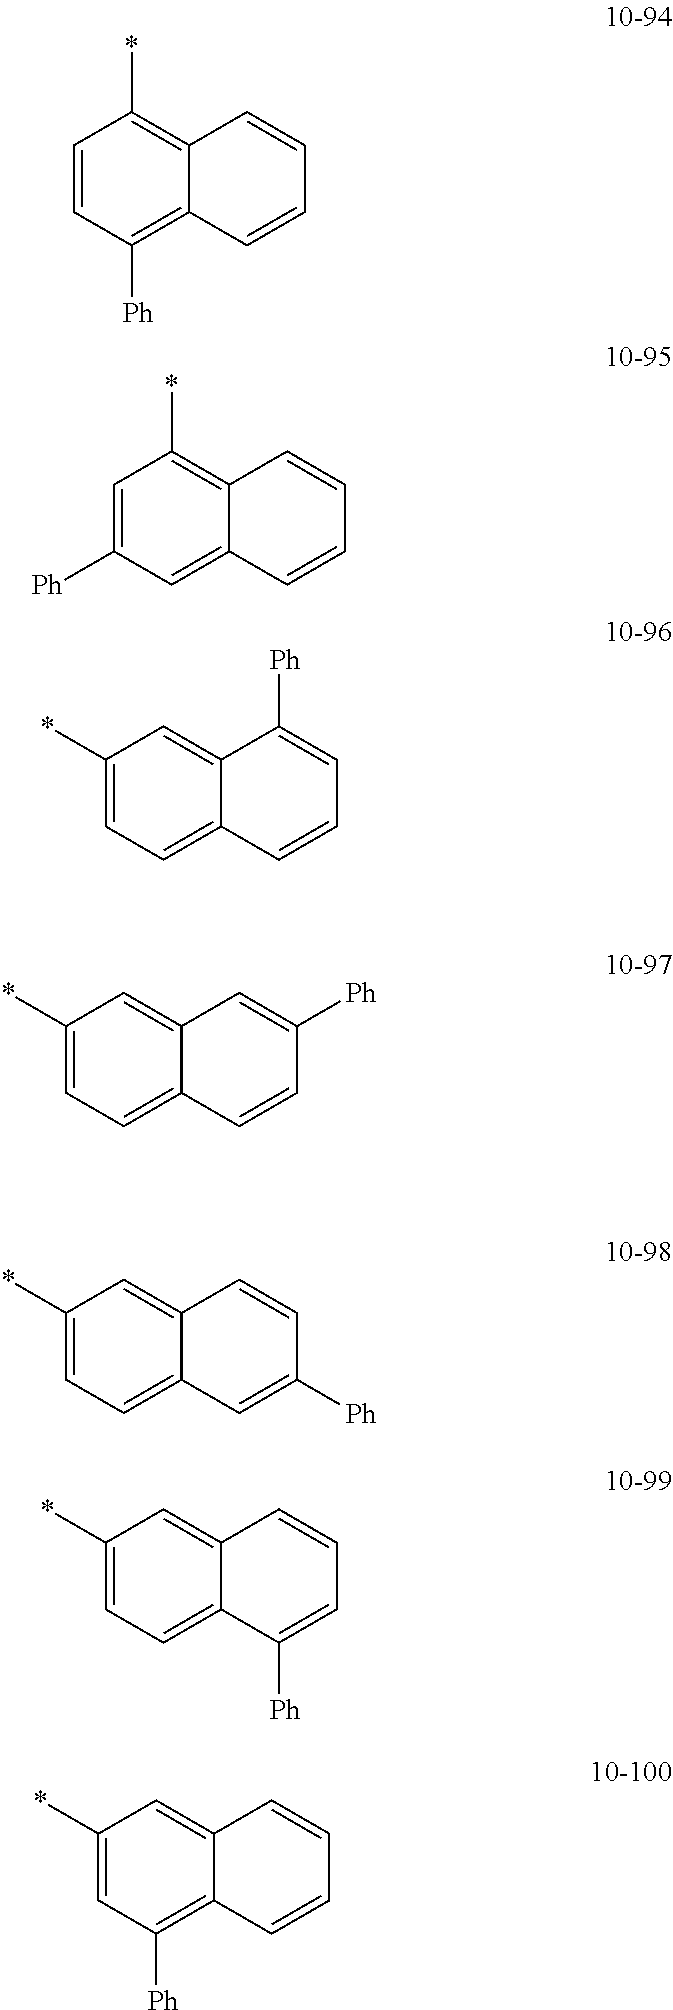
C1=C([Ph])C=C2C(=C1*)C=CC=C2.C1(*)=CC([Ph])=C2C(=C1)C=CC=C2.C1=CC([Ph])=C2C(=C1*)C=CC=C2.C1(*)=CC=C2C(=C1)C([Ph])=CC=C2.C1(*)=CC=C2C(=C1)C=C([Ph])C=C2.C1(*)=CC=C2C(=C1)C=CC([Ph])=C2.C1(*)=CC=C2C(=C1)C=CC=C2[Ph]
